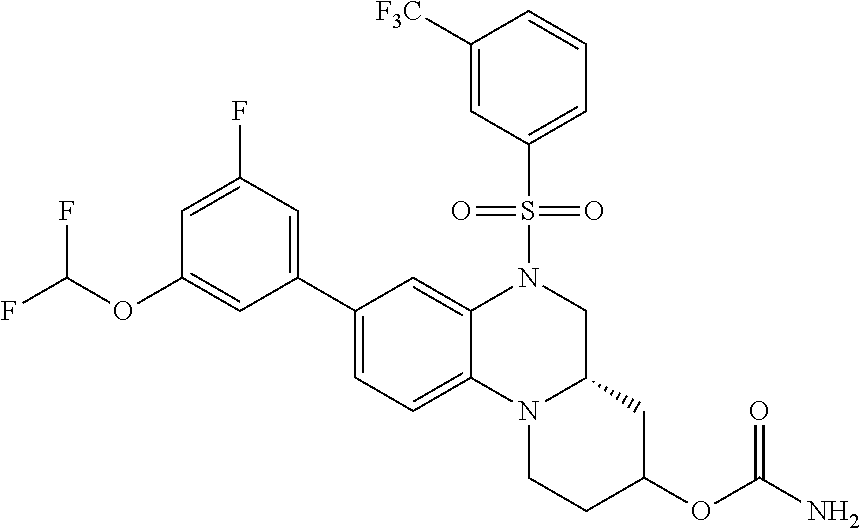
C1(C2=CC(F)=CC(OC(F)F)=C2)=CC=C2C(=C1)N(S(=O)(=O)C1=CC=CC([F3C])=C1)CC1N2CCC(OC(N)=O)C1
